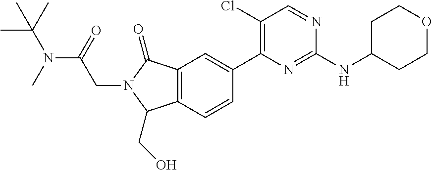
CC(C)(N(C)C(=O)CN1C(=O)C2=C(C=CC(C3=C(Cl)C=NC(NC4CCOCC4)=N3)=C2)C1CO)C
